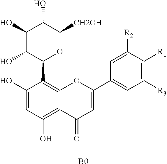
[B0].C1=C(O)C(C2OC([CH2OH])C(O)C(O)C2O)=C2C(=C1O)C(=O)C=C(C1=CC([R3])=C([R1])C([R2])=C1)O2
